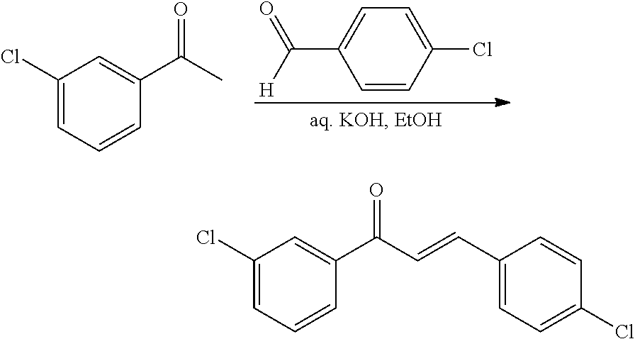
C1(Cl)=CC=CC(C(C)=O)=C1.C1=CC(Cl)=CC=C1C([H])=O.C1(Cl)=CC=CC(C(C=CC2=CC=C(Cl)C=C2)=O)=C1
